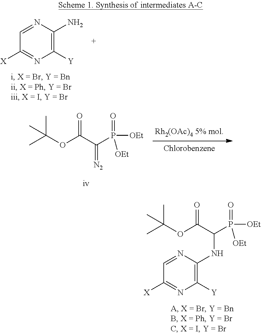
CC(OC(C(P([OEt])(=O)[OEt])=[N2])=O)(C)C.C1([Y])=C(N)N=CC([X])=N1.C1([Y])=C(NC(C(=O)OC(C)(C)C)P([OEt])(=O)[OEt])N=CC([X])=N1
